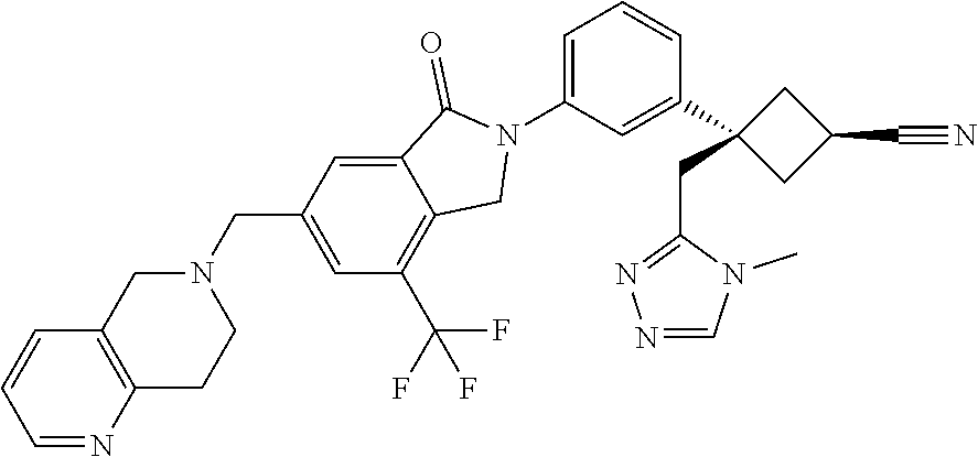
C1(CN2CC3=C(CC2)N=CC=C3)=CC(C(F)(F)F)=C2C(=C1)C(=O)N(C1=CC=CC(C3(CC4=NN=CN4C)CC(C#N)C3)=C1)C2
